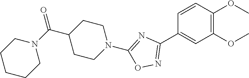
C1=CC(OC)=C(OC)C=C1C1=NOC(N2CCC(C(N3CCCCC3)=O)CC2)=N1
